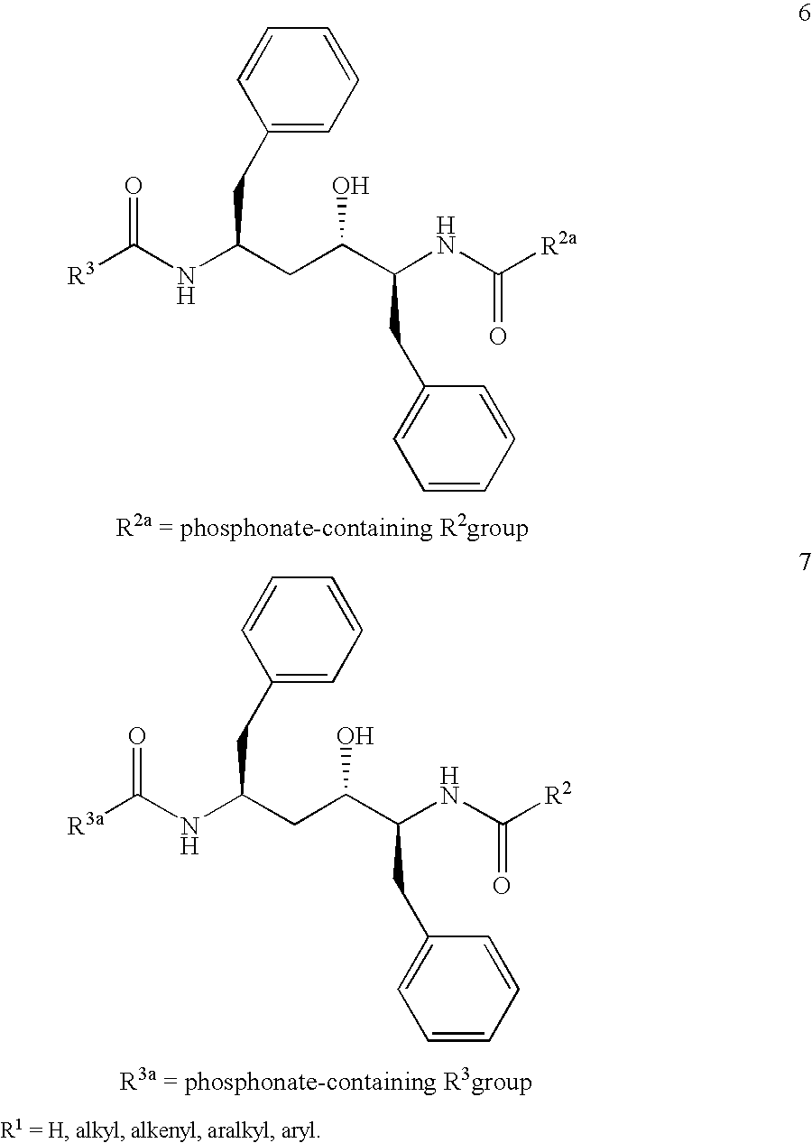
[R3]C(NC(CC(C(NC([R2a])=O)CC1=CC=CC=C1)O)CC1=CC=CC=C1)=O.[R3a]C(NC(CC(C(NC([R2])=O)CC1=CC=CC=C1)O)CC1=CC=CC=C1)=O
